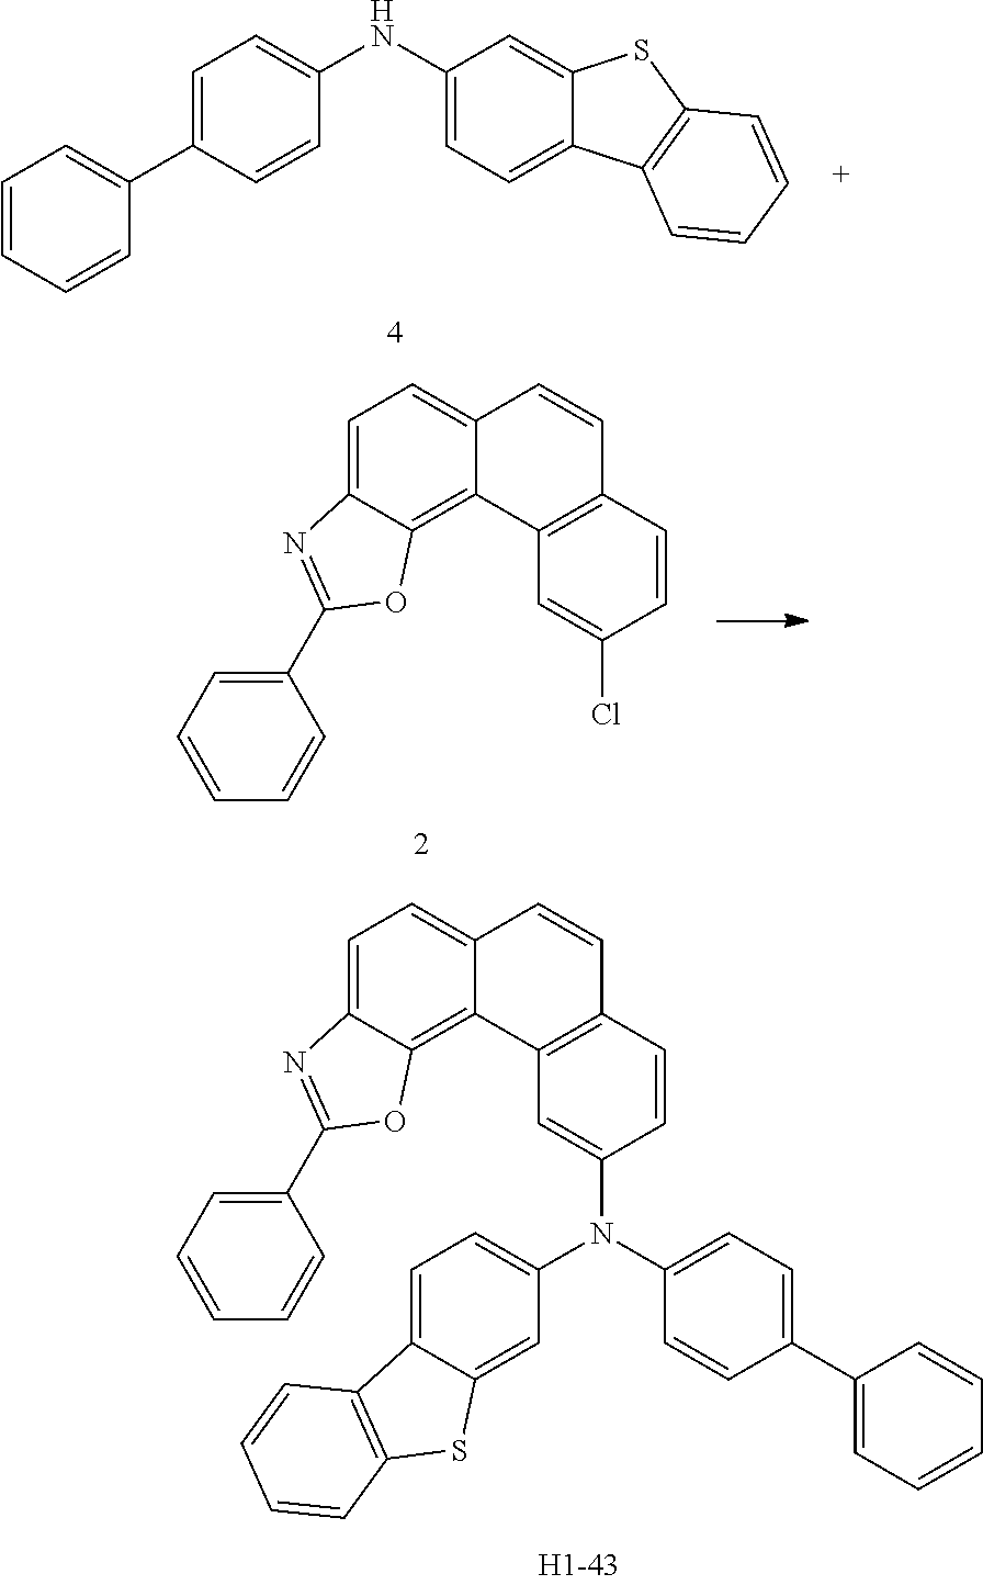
C1=C2C(=C3C(=C1)C=CC1=C3C=C(Cl)C=C1)OC(C1=CC=CC=C1)=N2.C1=CC=CC(C2=CC=C(NC3=CC=C4C(=C3)SC3=C4C=CC=C3)C=C2)=C1.C1=C2C(=C3C(=C1)C=CC1=C3C=C(N(C3=CC=C(C4=CC=CC=C4)C=C3)C3=CC=C4C(=C3)SC3=C4C=CC=C3)C=C1)OC(C1=CC=CC=C1)=N2
